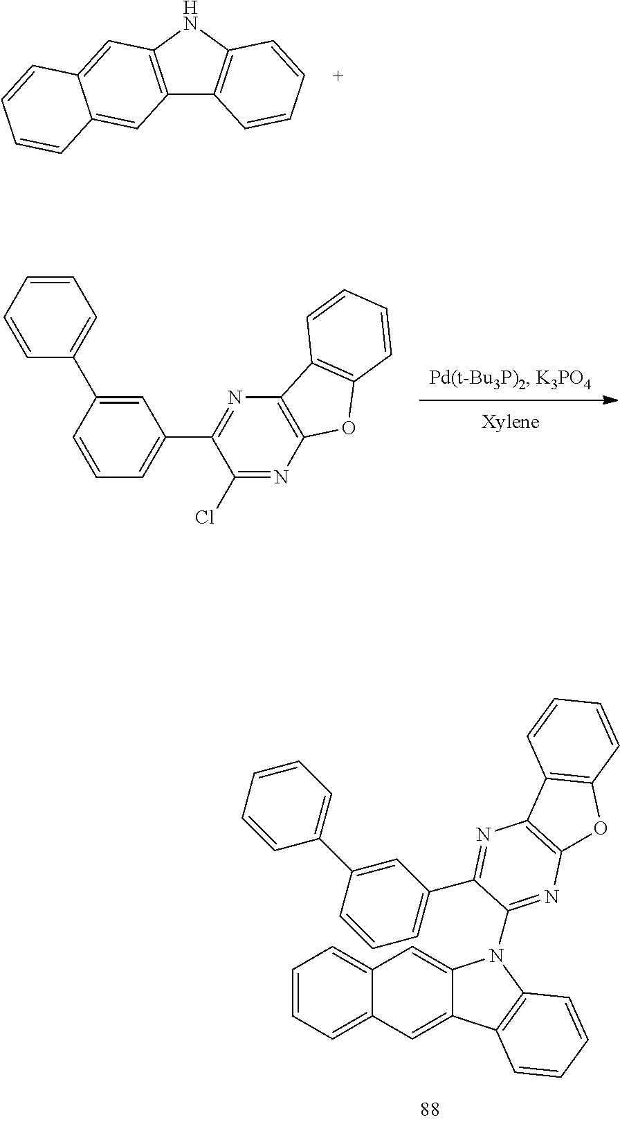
C12=C(NC3=C1C=CC=C3)C=C1C(=C2)C=CC=C1.C1=CC=C2C(=C1)C=C1C(=C2)C2=C(C=CC=C2)N1C1=NC2=C(N=C1C1=CC=CC(C3=CC=CC=C3)=C1)C1=C(O2)C=CC=C1.C1(Cl)=NC2=C(N=C1C1=CC=CC(C3=CC=CC=C3)=C1)C1=C(O2)C=CC=C1
